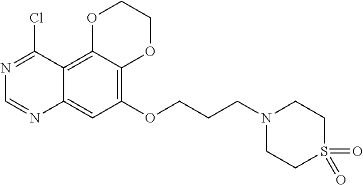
C12=CC(OCCCN3CCS(=O)(=O)CC3)=C3C(=C1C(Cl)=NC=N2)OCCO3
